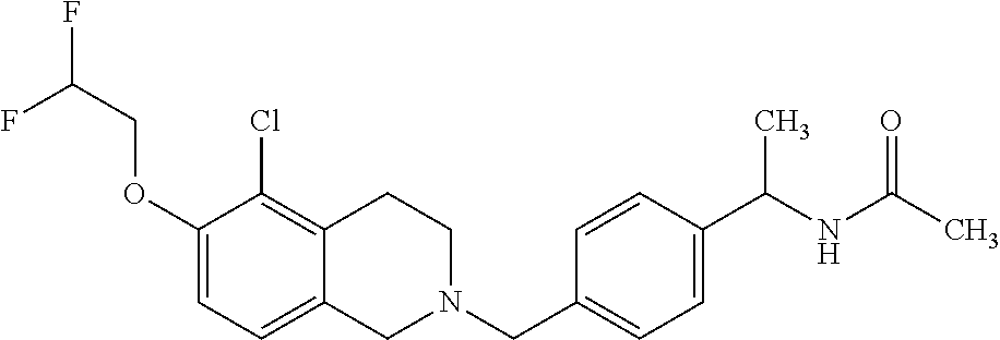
C1(OCC(F)F)=CC=C2C(=C1Cl)CCN(CC1=CC=C(C(NC(C)=O)C)C=C1)C2
